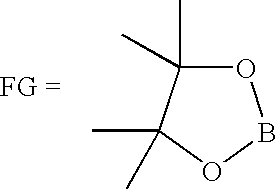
O1C(C)(C)C(C)(C)OB1
